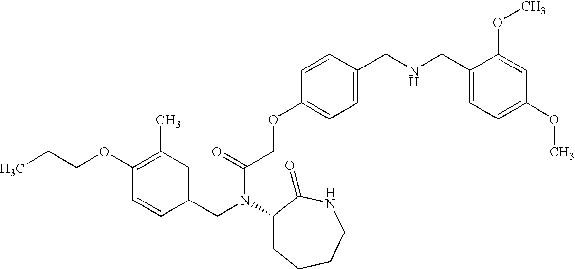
C1(OCCC)=C(C)C=C(CN(C2CCCCNC2=O)C(COC2=CC=C(CNCC3=CC=C(OC)C=C3OC)C=C2)=O)C=C1
